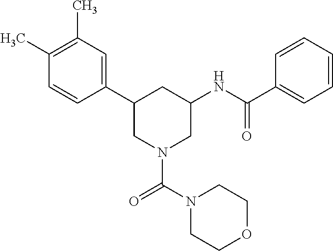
C1(C)=C(C)C=C(C2CN(C(N3CCOCC3)=O)CC(NC(C3=CC=CC=C3)=O)C2)C=C1
